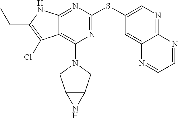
CCC1=C(Cl)C2=C(N3CC4C(C3)N4)N=C(SC3=CN=C4C(=C3)N=CC=N4)N=C2N1
